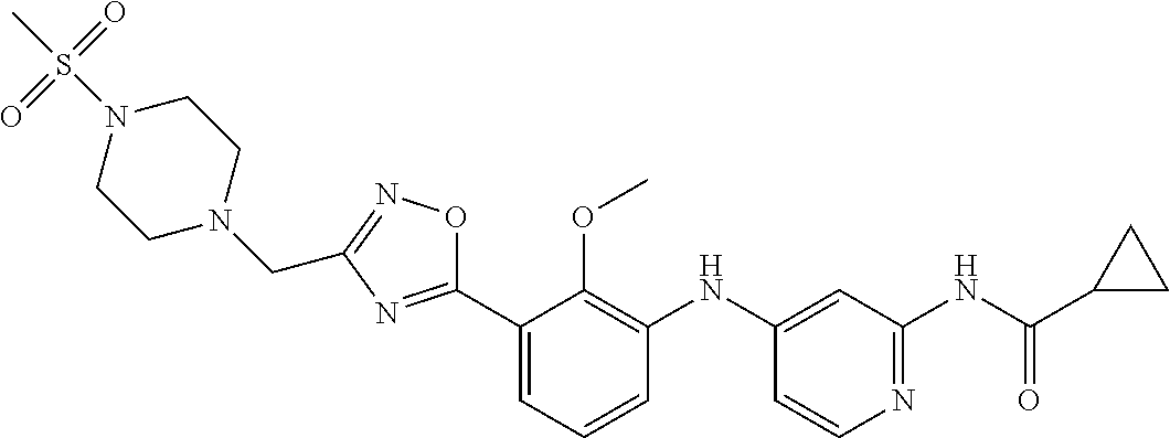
C1(C2=CC=CC(NC3=CC(NC(C4CC4)=O)=NC=C3)=C2OC)=NC(CN2CCN(S(C)(=O)=O)CC2)=NO1
